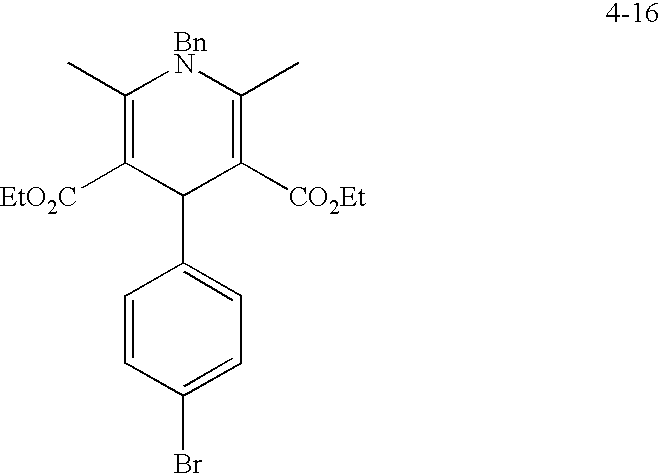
C1=CC(Br)=CC=C1C1C([CO2Et])=C(C)[BnN]C(C)=C1[EtO2C]
